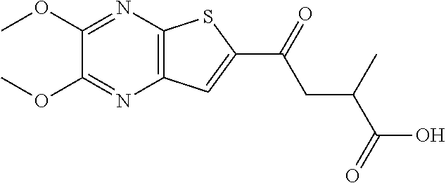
COC1=NC2=C(N=C1OC)C=C(C(CC(C)C(O)=O)=O)S2
